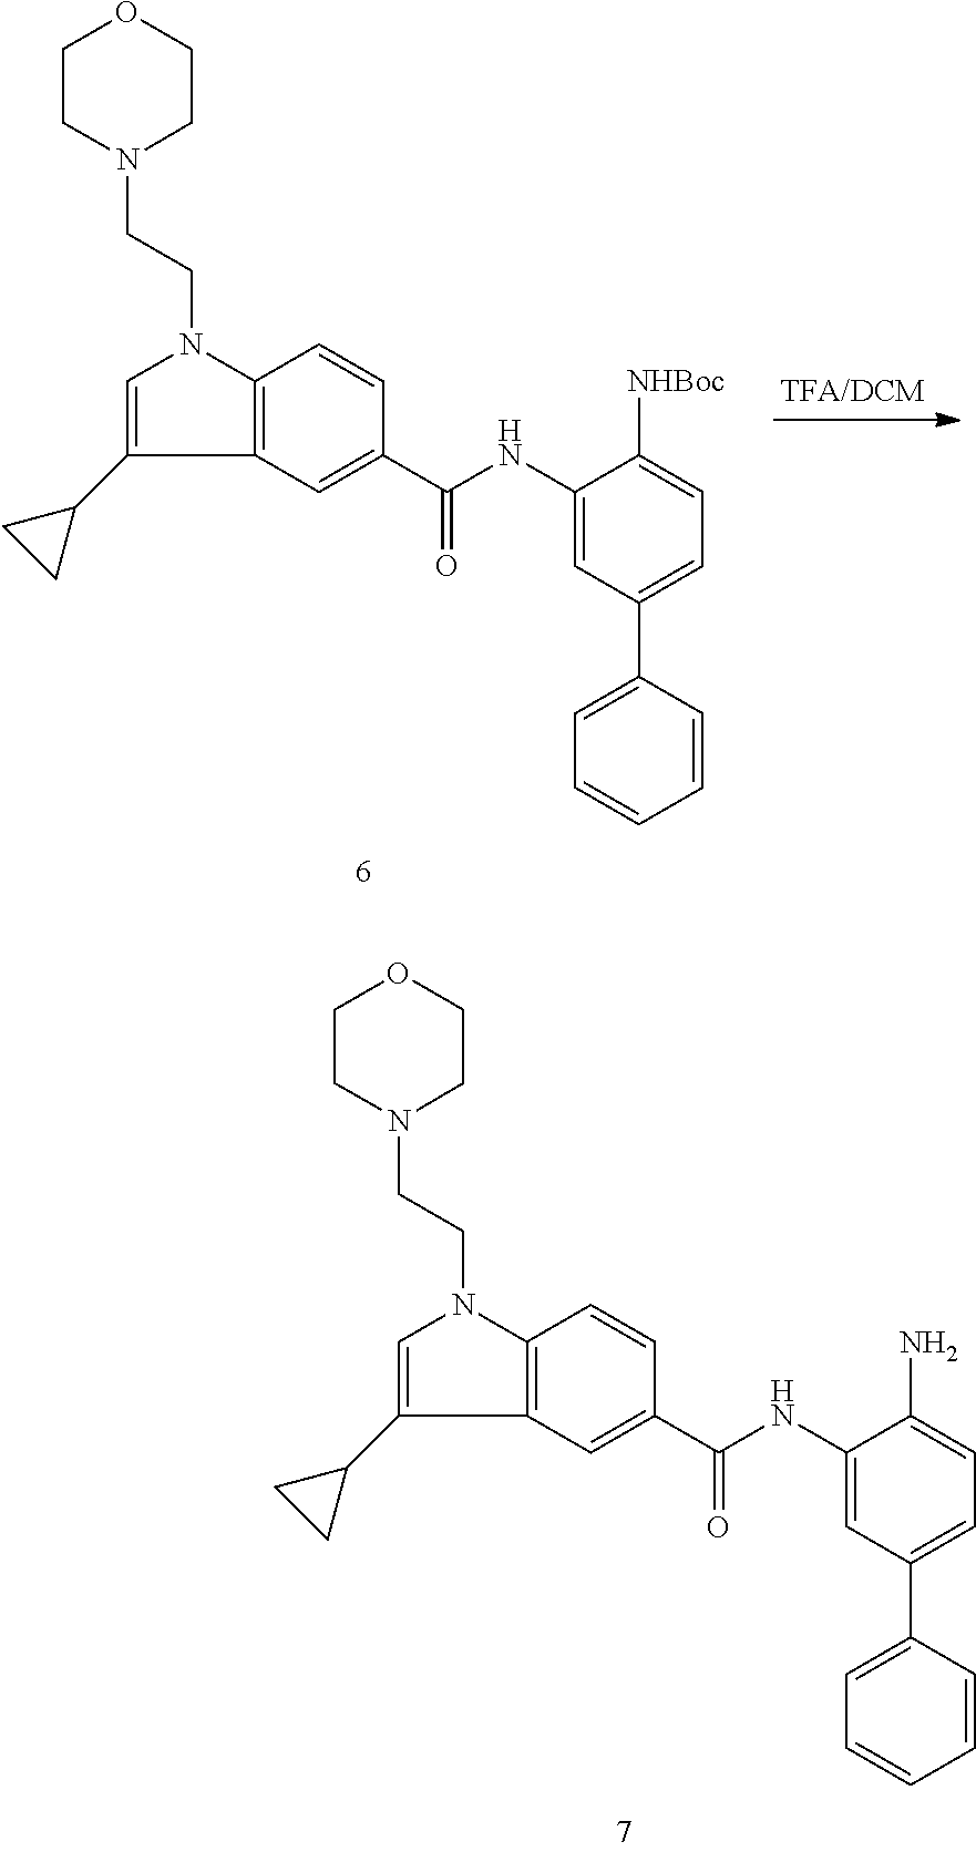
C12=C(C=C(C(NC3=CC(C4=CC=CC=C4)=CC=C3[NHBoc])=O)C=C1)C(C1CC1)=CN2CCN1CCOCC1.C12=C(C=C(C(NC3=CC(C4=CC=CC=C4)=CC=C3N)=O)C=C1)C(C1CC1)=CN2CCN1CCOCC1
